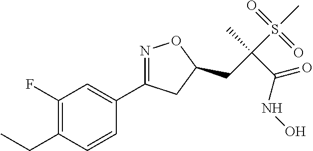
C1(F)=C(CC)C=CC(C2=NOC(CC(S(C)(=O)=O)(C)C(NO)=O)C2)=C1
